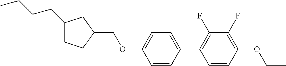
C1(CCCC)CCC(COC2=CC=C(C3=C(F)C(F)=C(OCC)C=C3)C=C2)C1
